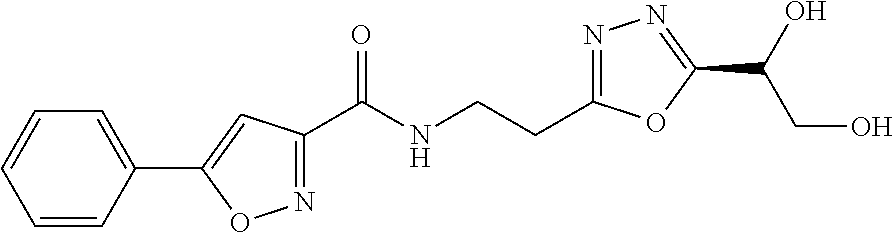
O=C(C1=NOC(C2=CC=CC=C2)=C1)NCCC1=NN=C(C(O)CO)O1
